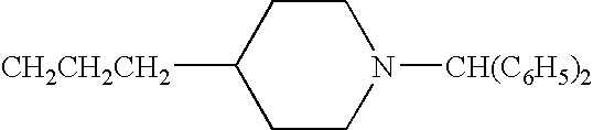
C1CC([CH2CH2CH2])CCN1[CH(C6H5)2]
